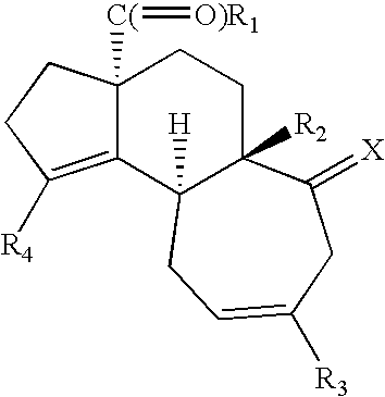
C12=C([R4])CCC1([C(]=[O)R1])CCC1([R2])C2([H])CC=C([R3])CC1=[X]
